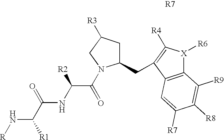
[R7].C(C1CC([R3])CN1C(=O)C(NC(=O)C(N[R])[R1])[R2])C1=C([R4])[X]([R6])C2=C1C=C([R7])C([R8])=C2[R9]
